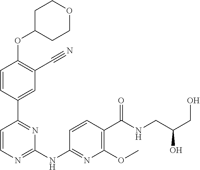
C1COCCC1OC1=C(C#N)C=C(C2=NC(NC3=NC(OC)=C(C(NCC(CO)O)=O)C=C3)=NC=C2)C=C1
